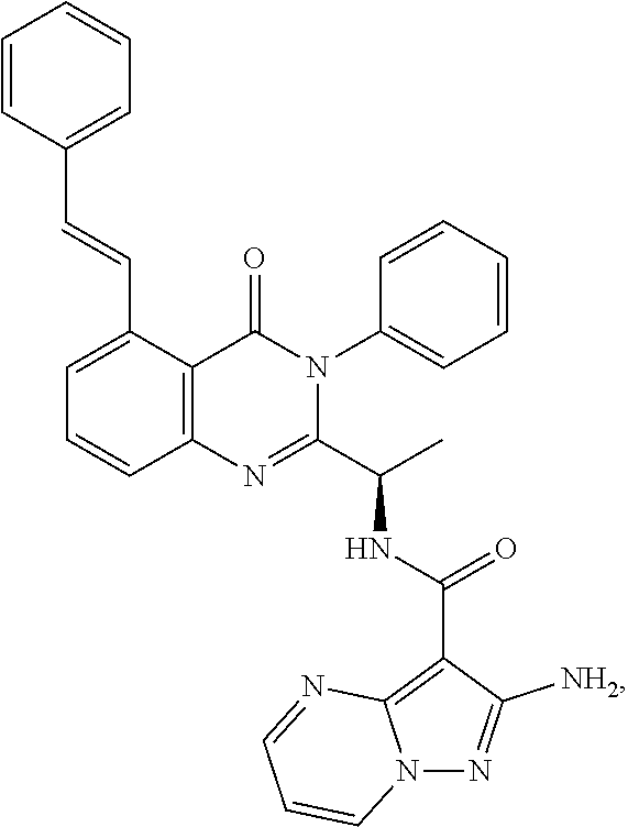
C1=C(C=CC2=CC=CC=C2)C2=C(C=C1)N=C(C(C)NC(C1=C3N(N=C1[NH2])C=CC=N3)=O)N(C1=CC=CC=C1)C2=O
